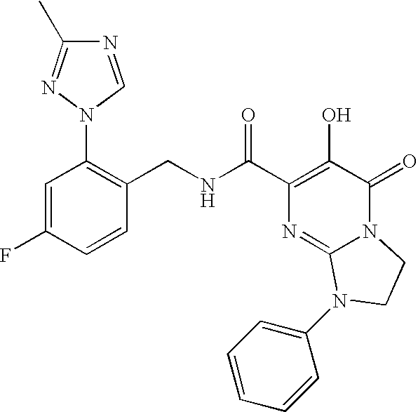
N(C(C1=C(O)C(=O)N2C(=N1)N(C1=CC=CC=C1)CC2)=O)CC1=C(N2C=NC(C)=N2)C=C(F)C=C1
